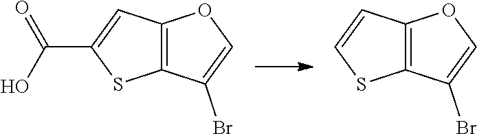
C12=C(C=C(C(O)=O)S1)OC=C2Br.C12=C(C=CS1)OC=C2Br
